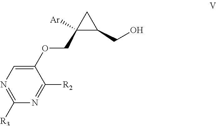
N1=C([R3])N=C([R2])C(OCC2([Ar])CC2CO)=C1
